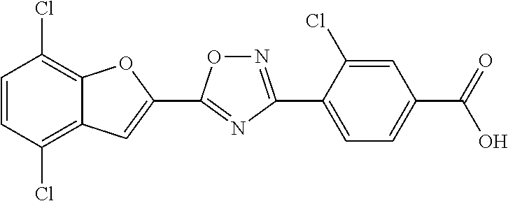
C1=CC(Cl)=C2C(=C1Cl)OC(C1=NC(C3=CC=C(C(=O)O)C=C3Cl)=NO1)=C2
